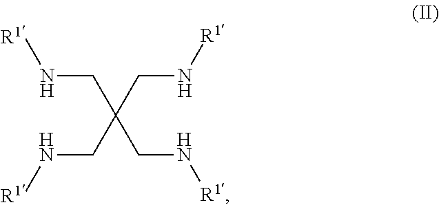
[R1]NCC(CN[R1])(CN[R1])CN[R1]
